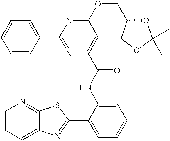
C1=CC=C2C(=N1)SC(C1=CC=CC=C1NC(=O)C1=CC(OCC3OC(C)(C)OC3)=NC(C3=CC=CC=C3)=N1)=N2
